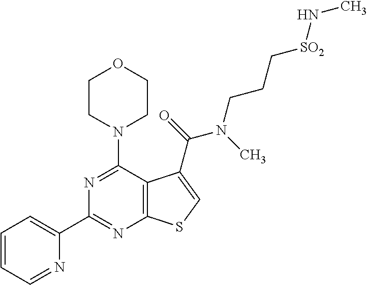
C1=CC=NC(C2=NC3=C(C(N4CCOCC4)=N2)C(C(=O)N(CCC[SO2]NC)C)=CS3)=C1
